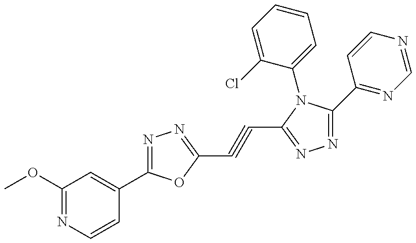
C1(OC)=NC=CC(C2=NN=C(C#CC3=NN=C(C4=NC=NC=C4)N3C3=CC=CC=C3Cl)O2)=C1
